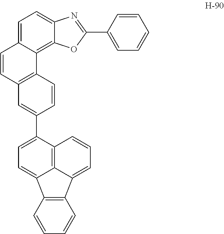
C1(C2=CC=CC=C2)=NC2=CC=C3C=CC4=C(C3=C2O1)C=CC(C1=CC=C2C3=C(C5=CC=CC1=C25)C=CC=C3)=C4
